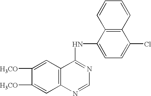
C1([H3CO])=CC2=C(C=C1[H3CO])C(NC1=CC=C(Cl)C3=C1C=CC=C3)=NC=N2
